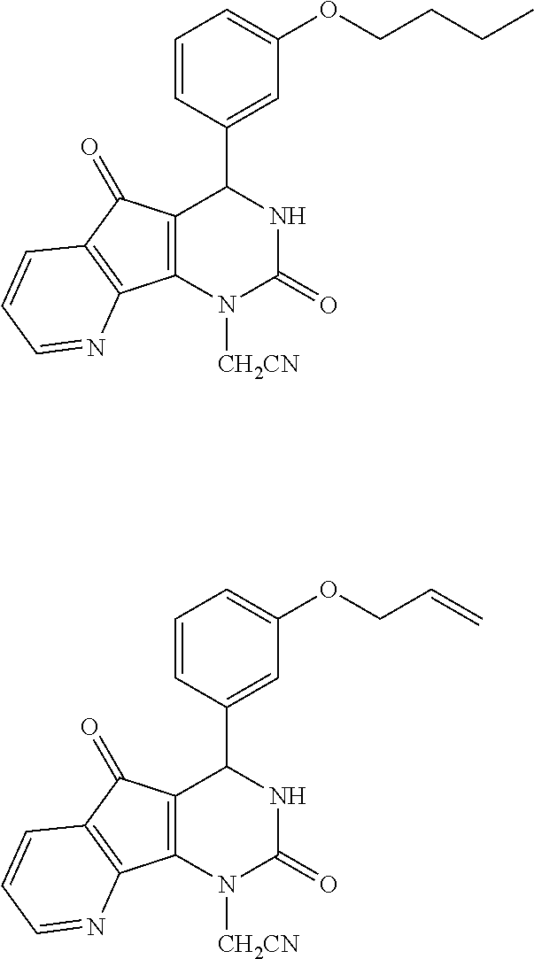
C1(C2C3=C(N([CH2CN])C(=O)N2)C2=C(C3=O)C=CC=N2)=CC(OCCCC)=CC=C1.C1(C2C3=C(N([CH2CN])C(=O)N2)C2=C(C3=O)C=CC=N2)=CC(OCC=C)=CC=C1
